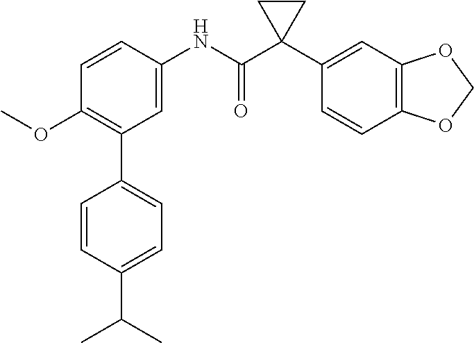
C1=C(NC(C2(C3=CC4=C(C=C3)OCO4)CC2)=O)C=CC(OC)=C1C1=CC=C(C(C)C)C=C1
